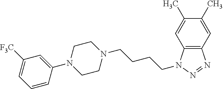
N1(C2=CC([F3C])=CC=C2)CCN(CCCCN2C3=C(N=N2)C=C(C)C(C)=C3)CC1
